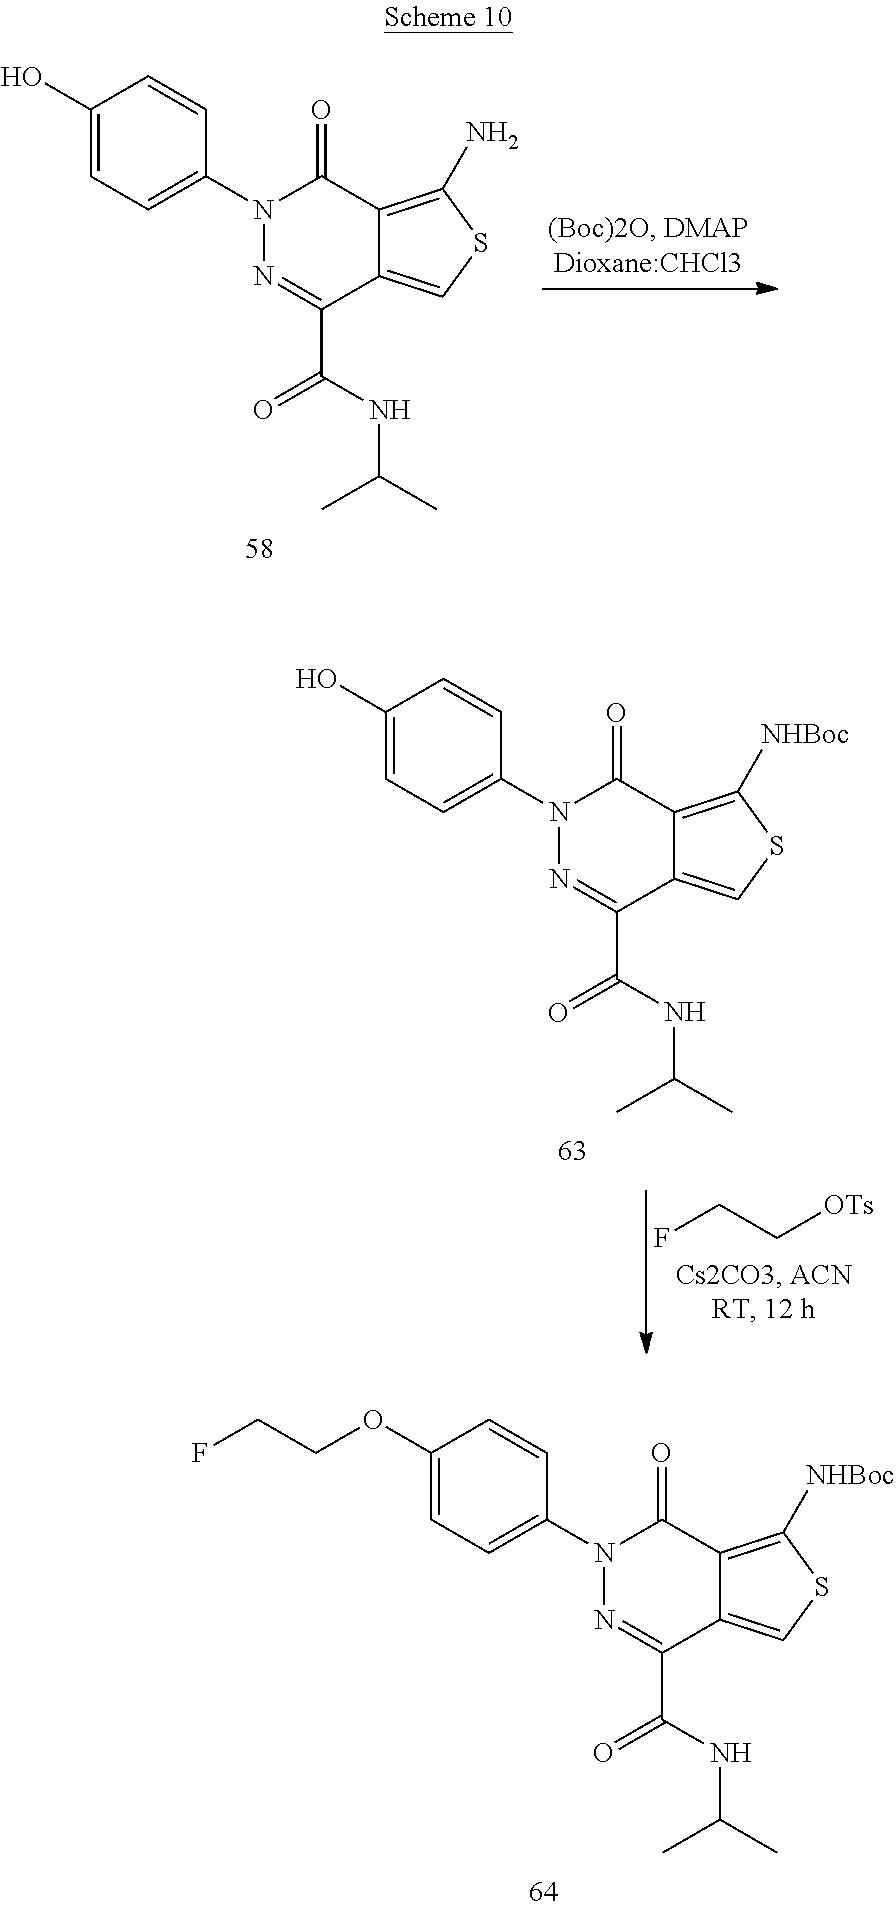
C1(O)=CC=C(N2N=C(C(NC(C)C)=O)C3=CSC(N)=C3C2=O)C=C1.C1(O)=CC=C(N2N=C(C(NC(C)C)=O)C3=CSC([NHBoc])=C3C2=O)C=C1.FCC[OTs].C1(OCCF)=CC=C(N2N=C(C(NC(C)C)=O)C3=CSC([NHBoc])=C3C2=O)C=C1
